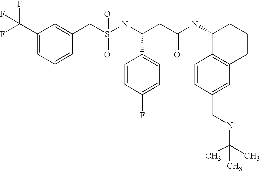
C(C(NC1C2=C(CCC1)C=C(CNC(C)(C)C)C=C2)=O)C(C1=CC=C(F)C=C1)NS(CC1=CC(C(F)(F)F)=CC=C1)(=O)=O
